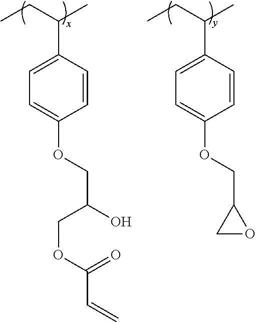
C1=CC(C(CC)C)=CC=C1OCC(O)COC(C=C)=O.C1=CC(C(CC)C)=CC=C1OCC1CO1
